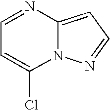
C1=NC2=CC=NN2C(Cl)=C1
